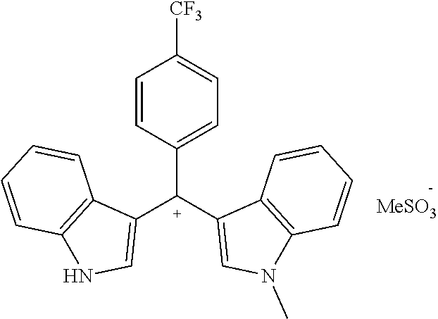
C1=CC([C+](C2=CN(C)C3=C2C=CC=C3)C2=CNC3=C2C=CC=C3)=CC=C1[CF3].[MeSO3]
